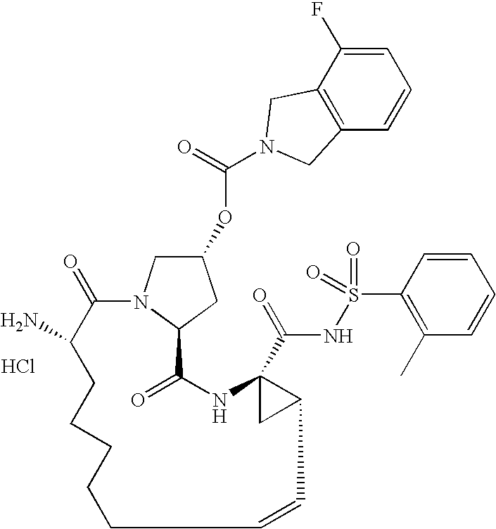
O(C1CN2C(C1)C(=O)NC1(C(=O)NS(=O)(=O)C3=C(C)C=CC=C3)CC1C=CCCCCCC(N)C2=O)C(=O)N1CC2=C(C=CC=C2F)C1.Cl
